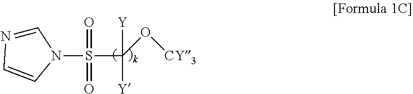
C1=NC=CN1S(C(O[CY3])([Y])[Y])(=O)=O
